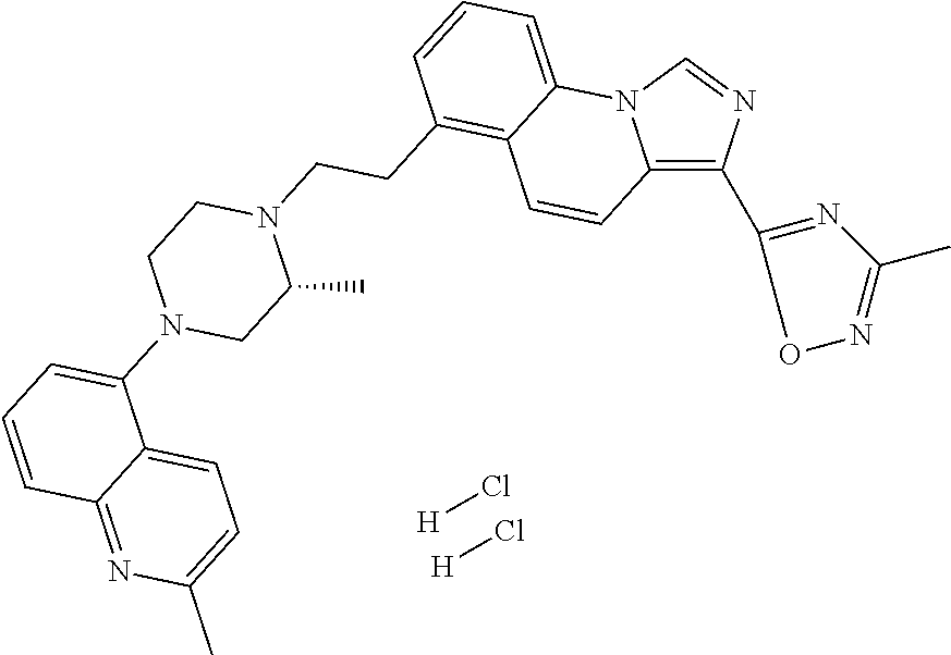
[H]Cl.[H]Cl.C12=C(C3=NC(C)=NO3)N=CN1C1=CC=CC(CCN3CCN(C4=CC=CC5=NC(C)=CC=C45)CC3C)=C1C=C2
